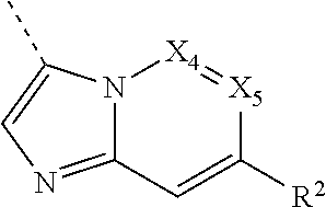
N12C(=NC=C1C)C=C([R2])[X5]=[X4]2
